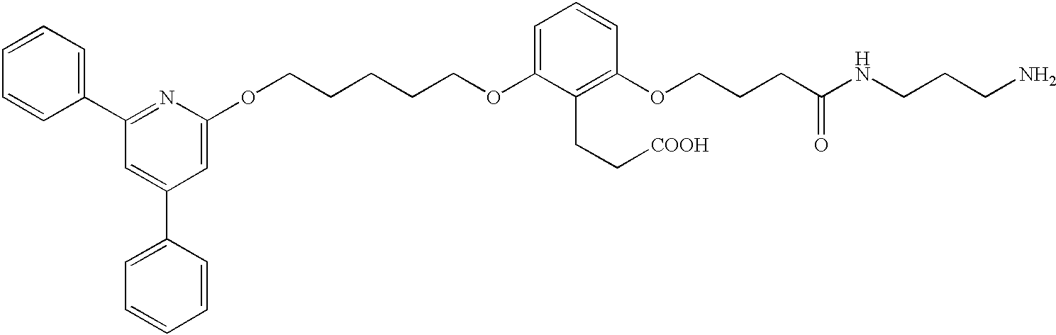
C(CCNC(CCCOC1=C(CC[COOH])C(OCCCCCOC2=CC(C3=CC=CC=C3)=CC(C3=CC=CC=C3)=N2)=CC=C1)=O)N
